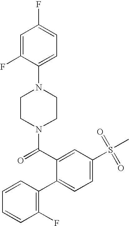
C1=CC(F)=C(C2=CC=C(S(=O)(=O)C)C=C2C(N2CCN(C3=CC=C(F)C=C3F)CC2)=O)C=C1
